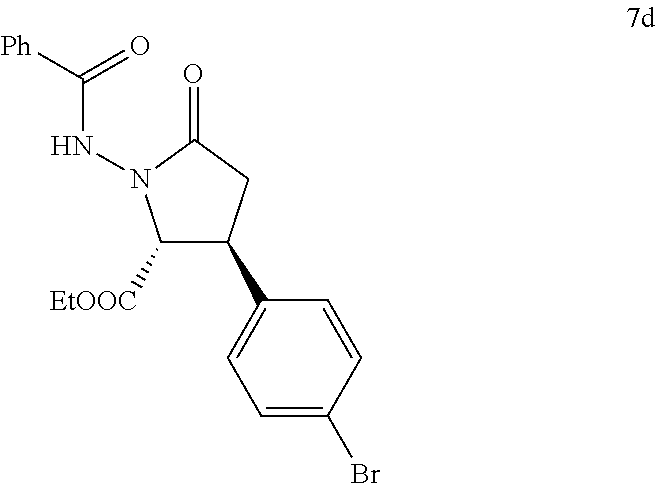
C1=C(Br)C=CC(C2C([EtOOC])N(NC([Ph])=O)C(=O)C2)=C1
